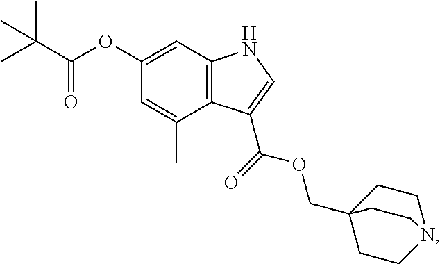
C12=C(C=C(OC(C(C)(C)C)=O)C=C1C)NC=C2C(OCC12CCN(CC1)CC2)=O
